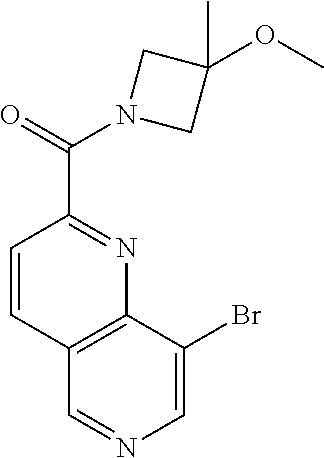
C12=C(C(Br)=CN=C1)N=C(C(=O)N1CC(OC)(C)C1)C=C2
